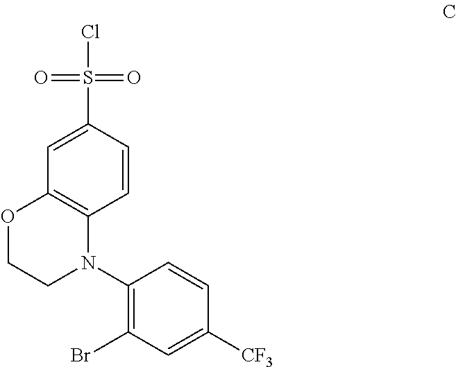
C1=CC(S(Cl)(=O)=O)=CC2=C1N(C1=C(Br)C=C([CF3])C=C1)CCO2
